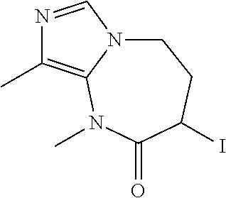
N1=CN2CCC(I)C(=O)N(C)C2=C1C
